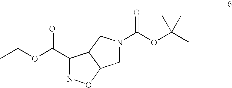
C1(C(OCC)=O)=NOC2C1CN(C(OC(C)(C)C)=O)C2
